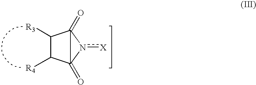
C1([R3])C([R4])C2(=O)n([X])C12=O
